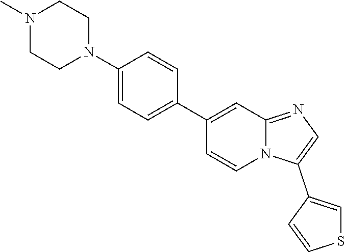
N12C(=NC=C1C1=CSC=C1)C=C(C1=CC=C(N3CCN(C)CC3)C=C1)C=C2
